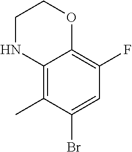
C12=C(C)C(Br)=CC(F)=C1OCCN2
